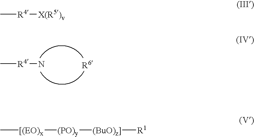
C[R4]N.[R6].C[R4][X(R5)v].C[[(EO)x][(PO)y][(BuO)z]][R1]
